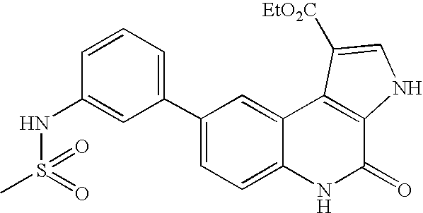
C1(C2=CC=CC(NS(C)(=O)=O)=C2)=CC=C2C(=C1)C1=C(C(=O)N2)NC=C1[EtO2C]
